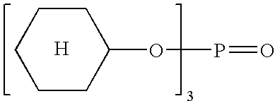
C1CC(OP=O)CCC1.[H]
